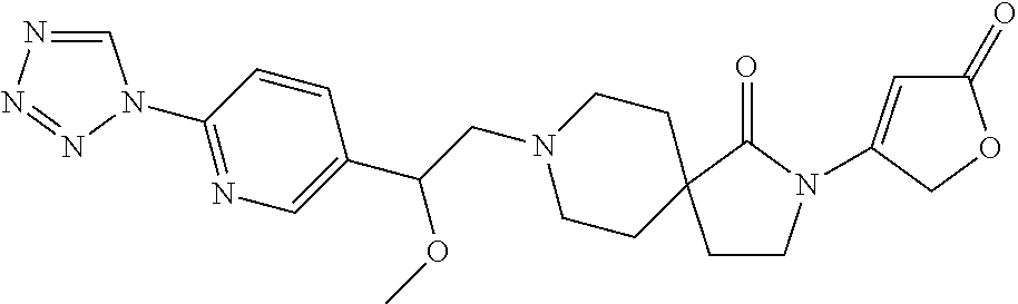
C1CC2(CCN1CC(C1=CN=C(N3C=NN=N3)C=C1)OC)CCN(C1=CC(=O)OC1)C2=O
